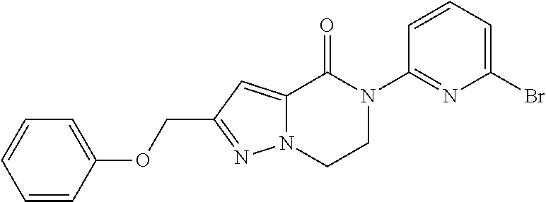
C1=CC(OCC2=NN3C(=C2)C(=O)N(C2=NC(Br)=CC=C2)CC3)=CC=C1
